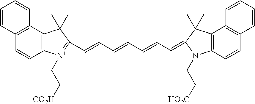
C12=C(C3=C(C=C1)[N+](CC[CO2H])=C(C=CC=CC=CC=C1C(C)(C)C4=C(C=CC5=C4C=CC=C5)N1CC[HO2C])C3(C)C)C=CC=C2
